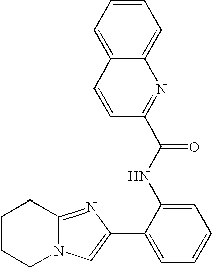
N12C(=NC(C3=CC=CC=C3NC(=O)C3=NC4=CC=CC=C4C=C3)=C1)CCCC2
